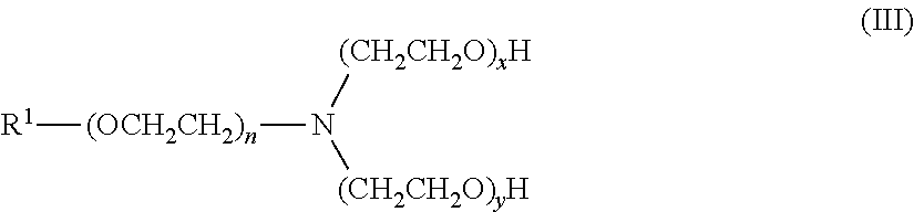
[(OCH2CH2)n]([R1])N([(CH2CH2O)xH])[(CH2CH2O)yH]
